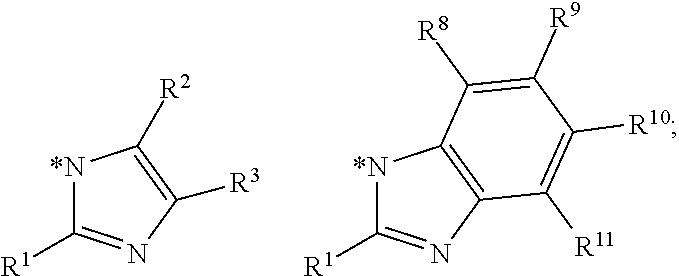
[*N]1C([R1])=NC([R3])=C1[R2].[*N]1C([R1])=NC2=C1C([R8])=C([R9])C([R10])=C2[R11]
